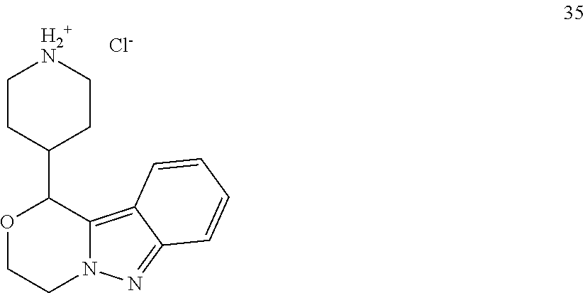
C1CC(C2OCCN3C2=C2C(=N3)C=CC=C2)CC[H2+N]1.[Cl-]
